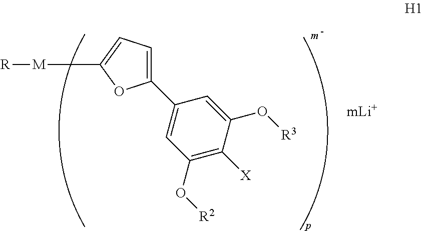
C1(C2=CC(O[R2])=C([X])C(O[R3])=C2)=CC=C([M][R])O1.[mLi+]
